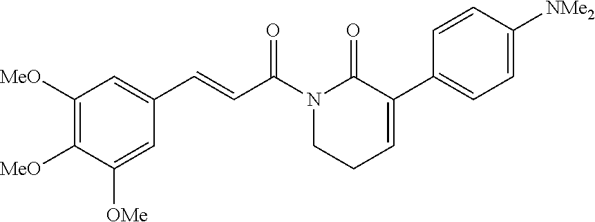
C1([MeO])=C([MeO])C([OMe])=CC(C=CC(N2CCC=C(C3=CC=C([NMe2])C=C3)C2=O)=O)=C1
